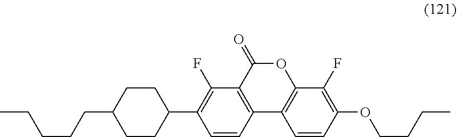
C1=CC2=C(C(F)=C1C1CCC(CCCCC)CC1)C(=O)OC1=C2C=CC(OCCCC)=C1F
